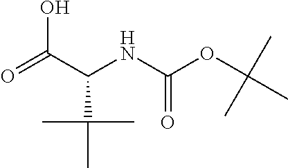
O=C(C(NC(OC(C)(C)C)=O)C(C)(C)C)O
